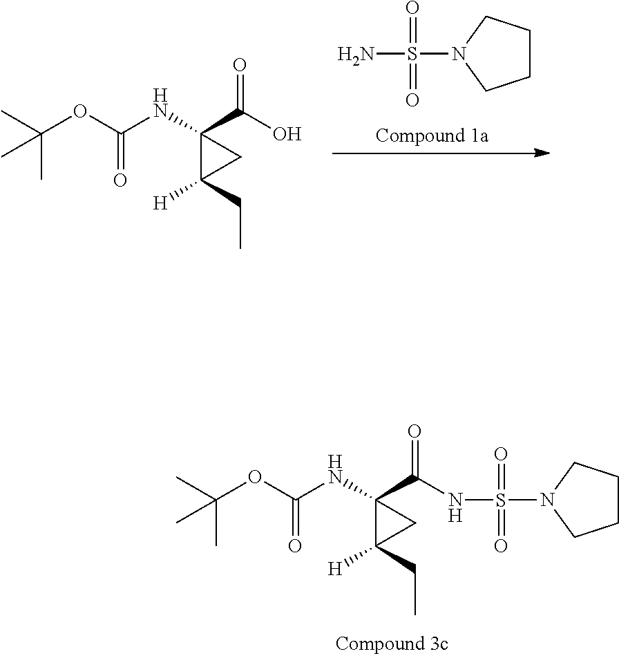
C1CCN(S(=O)(=O)NC(C2(NC(OC(C)(C)C)=O)C(CC)([H])C2)=O)C1.OC(C1(NC(OC(C)(C)C)=O)C(CC)([H])C1)=O.C1CCN(S(=O)(=O)N)C1
